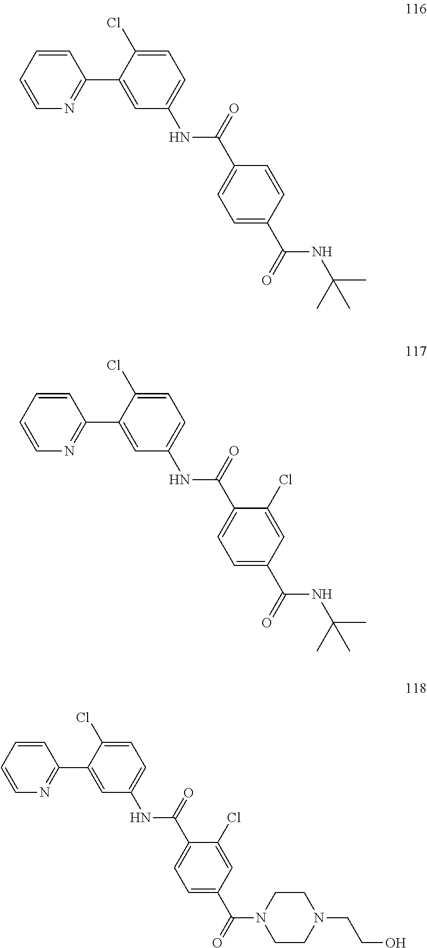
C1=CC=CN=C1C1=CC(NC(C2=CC=C(C(=O)NC(C)(C)C)C=C2)=O)=CC=C1Cl.C1=CC=CN=C1C1=CC(NC(C2=CC=C(C(=O)NC(C)(C)C)C=C2Cl)=O)=CC=C1Cl.C1=CC=CN=C1C1=CC(NC(C2=CC=C(C(=O)N3CCN(CCO)CC3)C=C2Cl)=O)=CC=C1Cl
